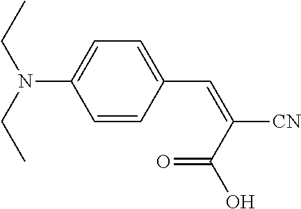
C1=CC(C=C([CN])C(O)=O)=CC=C1N(CC)CC
